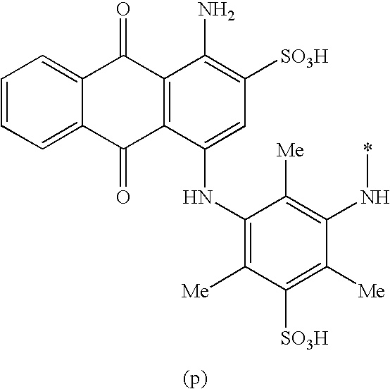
C1=CC=C2C(=C1)C(=O)C1=C(C2=O)C(NC2=C([Me])C([SO3H])=C([Me])C(N*)=C2[Me])=CC([SO3H])=C1N
